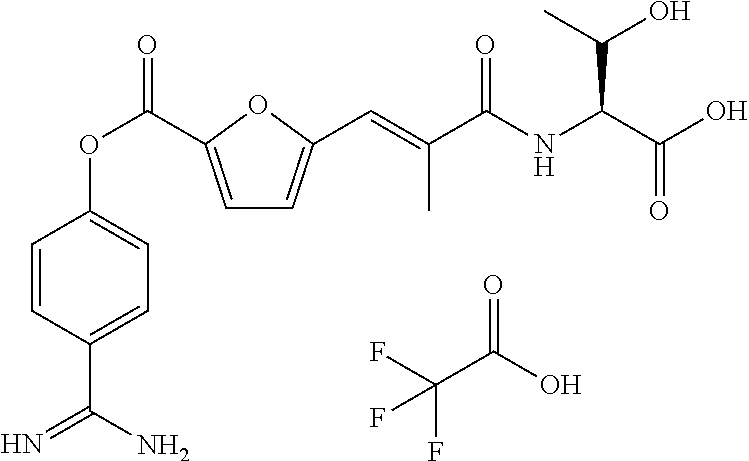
C1=C(C(OC2=CC=C(C(N)=N)C=C2)=O)OC(C=C(C(NC(C(O)=O)C(O)C)=O)C)=C1.FC(C(O)=O)(F)F
